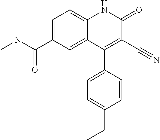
C1=C(C(N(C)C)=O)C=C2C(=C1)NC(=O)C(C#N)=C2C1=CC=C(CC)C=C1
